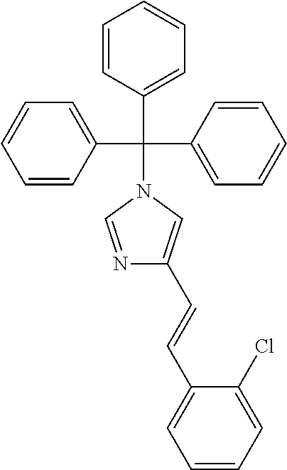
C1=CC(C(N2C=NC(C=CC3=CC=CC=C3Cl)=C2)(C2=CC=CC=C2)C2=CC=CC=C2)=CC=C1
